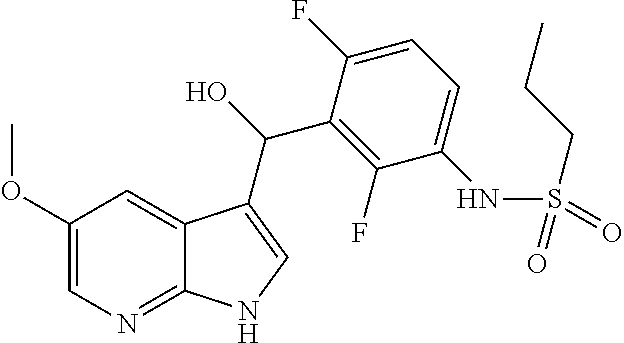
C1(OC)=CN=C2C(=C1)C(C(O)C1=C(F)C(NS(=O)(CCC)=O)=CC=C1F)=CN2
